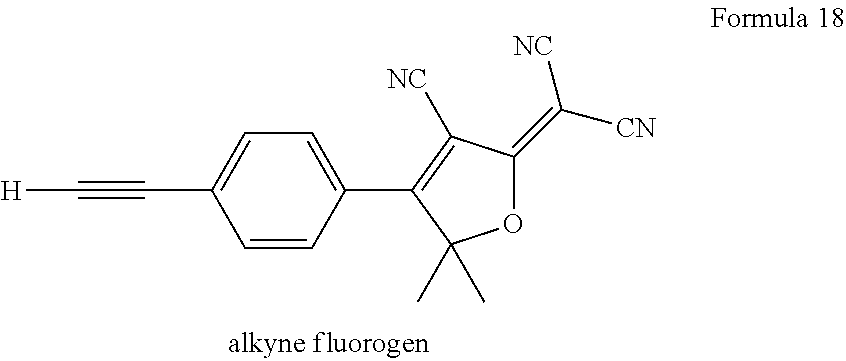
C1(C2=C([NC])C(=C([NC])[CN])OC2(C)C)=CC=C(C#C[H])C=C1
